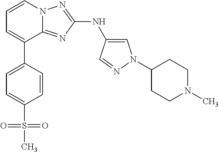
C1=C(C2=CC=CN3C2=NC(NC2=CN(C4CCN(C)CC4)N=C2)=N3)C=CC(S(C)(=O)=O)=C1
